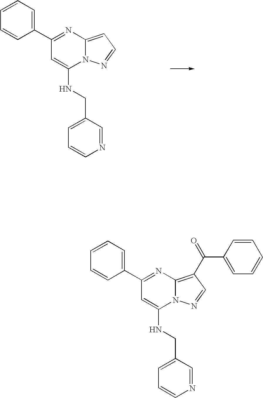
C1=CC=C(C2=NC3=CC=NN3C(NCC3=CC=CN=C3)=C2)C=C1.C1=CC=C(C2=NC3=C(C(C4=CC=CC=C4)=O)C=NN3C(NCC3=CC=CN=C3)=C2)C=C1
